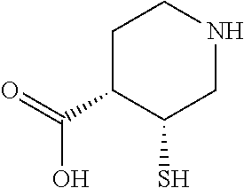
C1C(C(=O)O)C(S)CNC1
